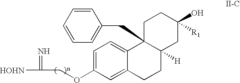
C1=C(OCC([HOHN])=N)C=C2C(=C1)C1(CC3=CC=CC=C3)C([H])(CC2)CC(O)([R1])CC1
